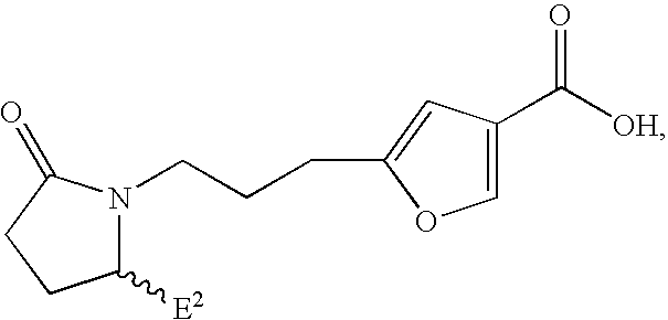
C1([E2])N(CCCC2=CC(C([OH])=O)=CO2)C(=O)CC1
